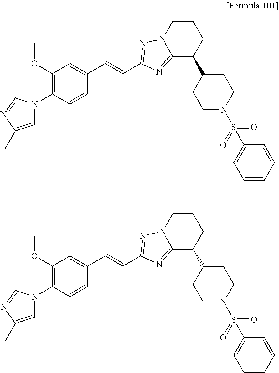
C1(OC)=C(N2C=C(C)N=C2)C=CC(C=CC2=NN3C(=N2)C(C2CCN(S(=O)(C4=CC=CC=C4)=O)CC2)CCC3)=C1.C1(OC)=C(N2C=C(C)N=C2)C=CC(C=CC2=NN3C(=N2)C(C2CCN(S(=O)(C4=CC=CC=C4)=O)CC2)CCC3)=C1
